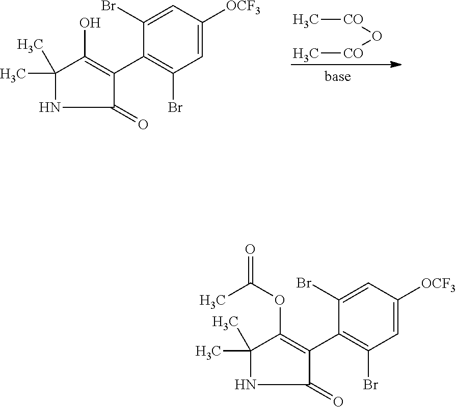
C1=C([OCF3])C=C(Br)C(C2=C(O)C(C)(C)NC2=O)=C1Br.O([CO]C)[CO]C.C1=C([OCF3])C=C(Br)C(C2=C(OC(=O)C)C(C)(C)NC2=O)=C1Br
